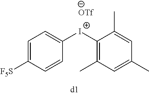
C1=C([F5S])C=CC([I+]C2=C(C)C=C(C)C=C2C)=C1
